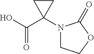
C(C1(N2CCOC2=O)CC1)(O)=O
